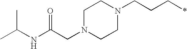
C1N(CC(NC(C)C)=O)CCN(CCC*)C1
